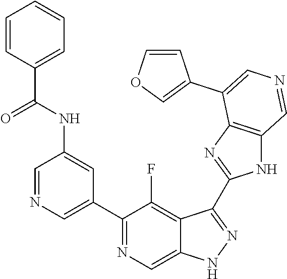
C1(C2=CN=CC(NC(=O)C3=CC=CC=C3)=C2)=NC=C2C(=C1F)C(C1=NC3=C(N1)C=NC=C3C1=COC=C1)=NN2
